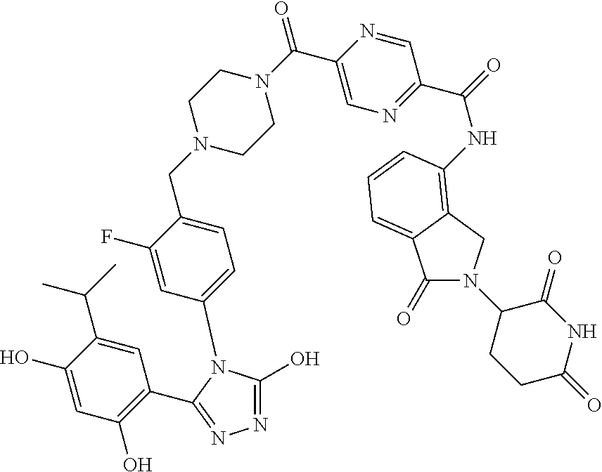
C1=C(C(C)C)C(O)=CC(O)=C1C1=NN=C(O)N1C1=CC=C(CN2CCN(C(C3=CN=C(C(=O)NC4=C5CN(C6CCC(=O)NC6=O)C(=O)C5=CC=C4)C=N3)=O)CC2)C(F)=C1
